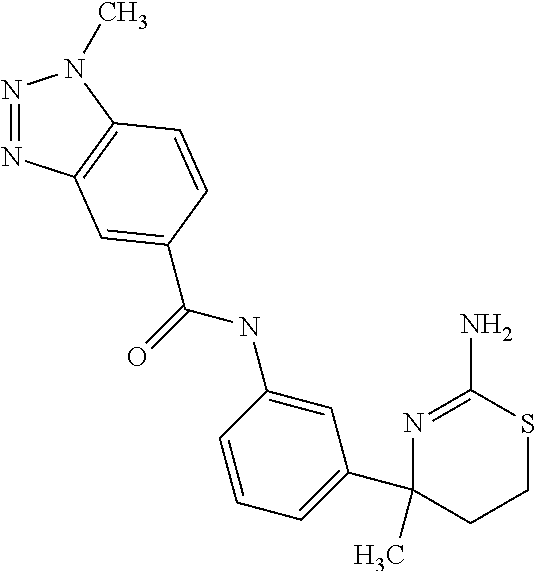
N1=C(N)SCCC1(C)C1=CC=CC(NC(=O)C2=CC3=C(N(C)N=N3)C=C2)=C1
